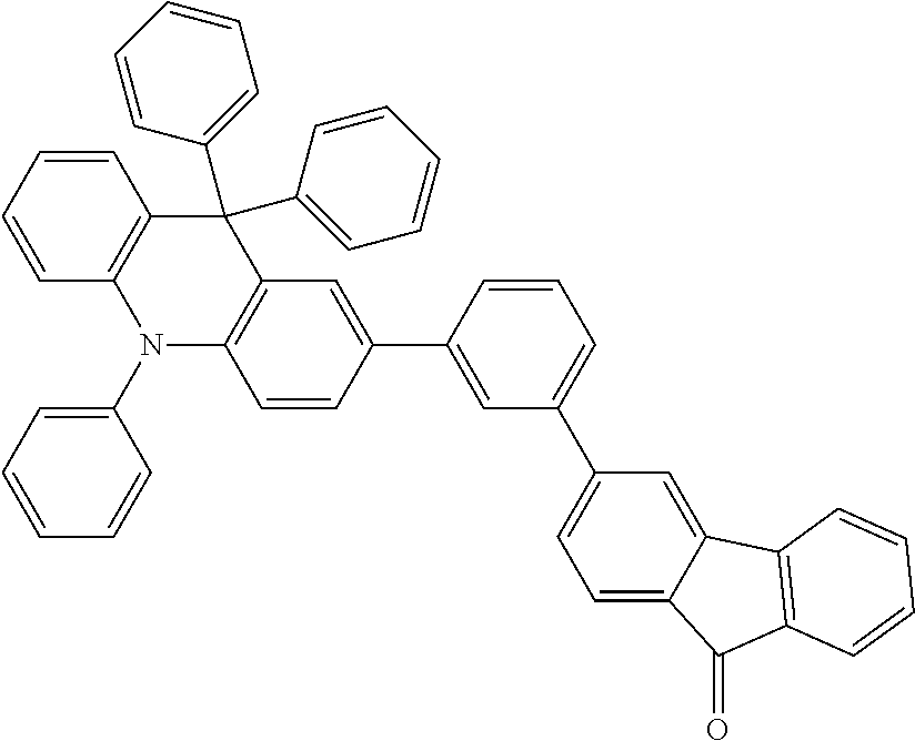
C1(C2=CC(C3=CC=C4C(=C3)C3=C(C4=O)C=CC=C3)=CC=C2)=CC2=C(C=C1)N(C1=CC=CC=C1)C1=C(C2(C2=CC=CC=C2)C2=CC=CC=C2)C=CC=C1
